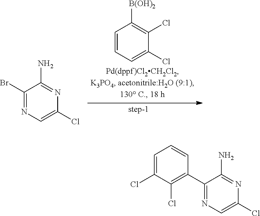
C1(Br)=NC=C(Cl)N=C1N.C1=CC=C(Cl)C(Cl)=C1[B(OH)2].C1=C(Cl)C(Cl)=C(C2=NC=C(Cl)N=C2N)C=C1
